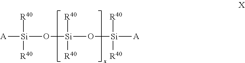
[A][Si]([R40])(O[Si]([R40])(O[Si]([R40])([A])[R40])[R40])[R40]
